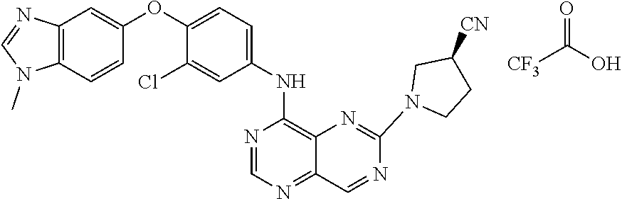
C12=C(C=CC(OC3=CC=C(NC4=C5C(=NC=N4)C=NC(N4CCC([CN])C4)=N5)C=C3Cl)=C1)N(C)C=N2.O=C(O)[CF3]
